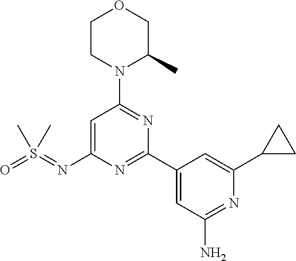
C1=C(N=S(=O)(C)C)N=C(C2=CC(N)=NC(C3CC3)=C2)N=C1N1C(C)COCC1
